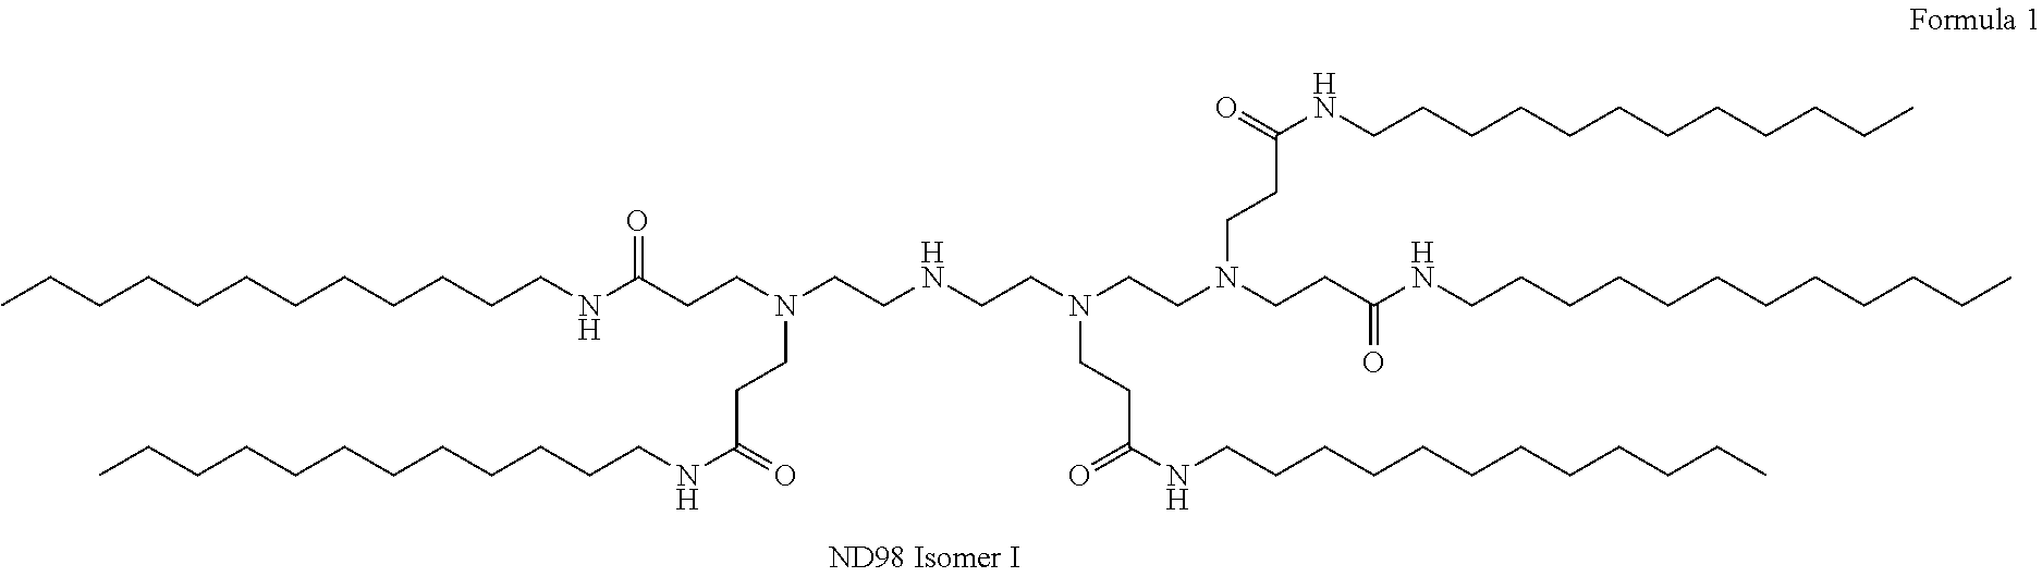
CCCCCCCCCCCCNC(CCN(CCNCCN(CCN(CCC(NCCCCCCCCCCCC)=O)CCC(=O)NCCCCCCCCCCCC)CCC(NCCCCCCCCCCCC)=O)CCC(=O)NCCCCCCCCCCCC)=O
